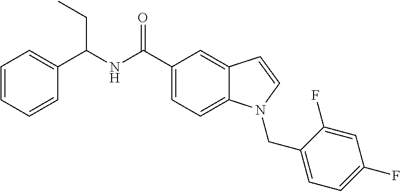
C1=C2C(=CC(C(NC(C3=CC=CC=C3)CC)=O)=C1)C=CN2CC1=CC=C(F)C=C1F
